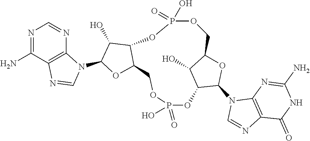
N1=C(N)C2=C(N=C1)N(C1OC3C(C1O)OP(O)(=O)OCC1OC(N4C=NC5=C4N=C(N)NC5=O)C(OP(=O)(O)OC3)C1O)C=N2
